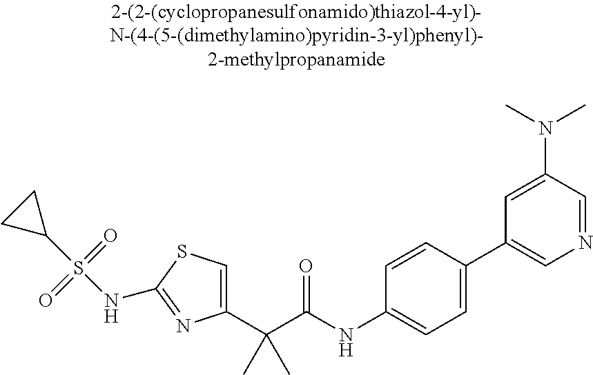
C1(C(C(NC2=CC=C(C3=CN=CC(N(C)C)=C3)C=C2)=O)(C)C)=CSC(NS(C2CC2)(=O)=O)=N1
